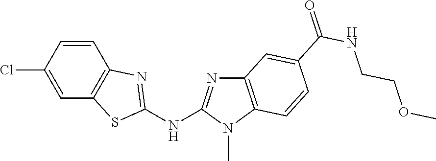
C1(Cl)=CC2=C(C=C1)N=C(NC1=NC3=C(N1C)C=CC(C(NCCOC)=O)=C3)S2
